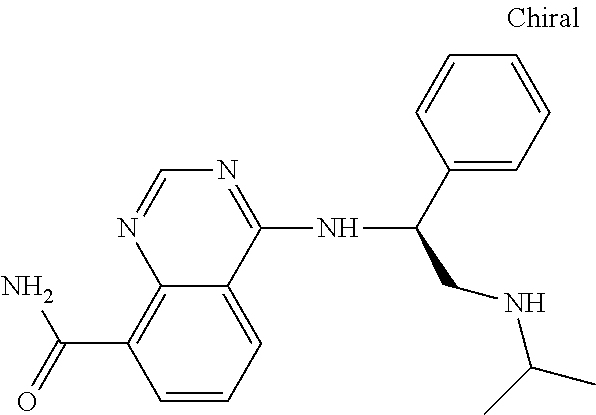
C1=CC=C2C(=C1C(=O)N)N=CN=C2NC(C1=CC=CC=C1)CNC(C)C
